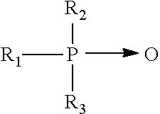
O.[R1]P([R2])[R3]
